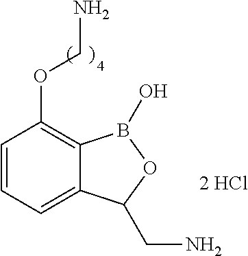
C1=CC=C2C(=C1OCN)B(O)OC2CN
